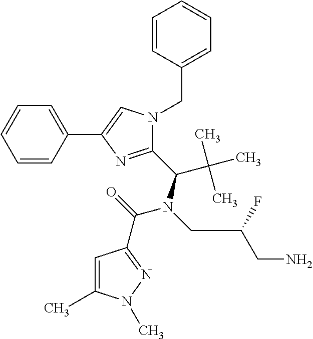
C1(C(N(CC(CN)F)C(=O)C2=NN(C)C(C)=C2)C(C)(C)C)=NC(C2=CC=CC=C2)=CN1CC1=CC=CC=C1
